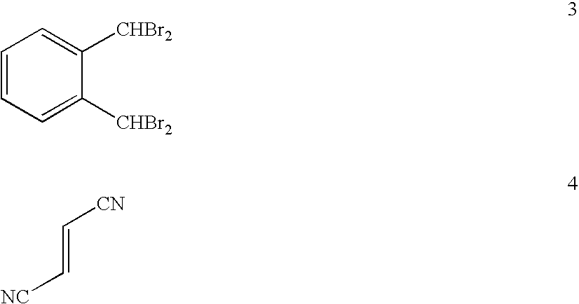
C1=CC=C([CHBr2])C([CHBr2])=C1.C(=C[NC])[CN]
